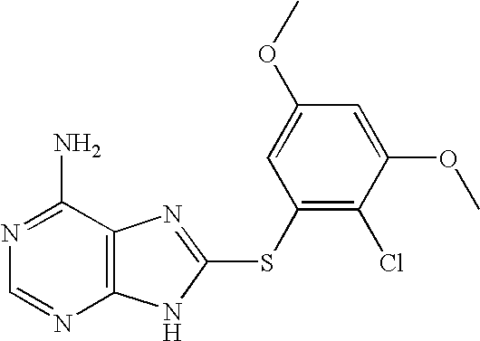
N1=C(N)C2=C(N=C1)NC(SC1=C(Cl)C(OC)=CC(OC)=C1)=N2
